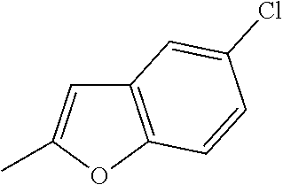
C12=C(OC(C)=C1)C=CC(Cl)=C2
